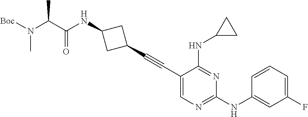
C1(C#CC2=CN=C(NC3=CC(F)=CC=C3)N=C2NC2CC2)CC(NC(C(N([Boc])C)C)=O)C1
